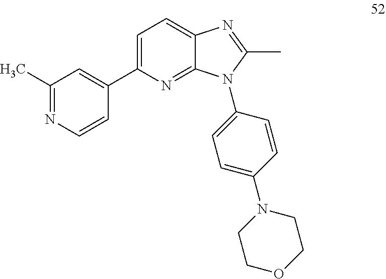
C1=C(C2=CC(C)=NC=C2)N=C2C(=C1)N=C(C)N2C1=CC=C(N2CCOCC2)C=C1
